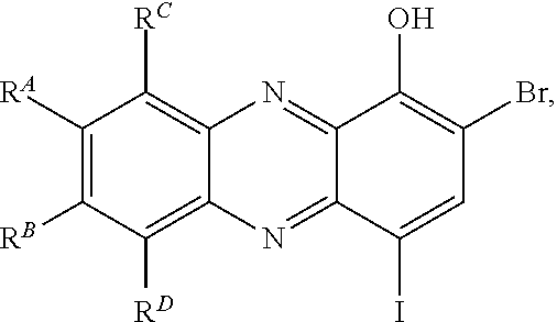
C1([RA])=C([RB])C([RD])=C2C(=C1[RC])N=C1C(=N2)C(I)=CC(Br)=C1O
